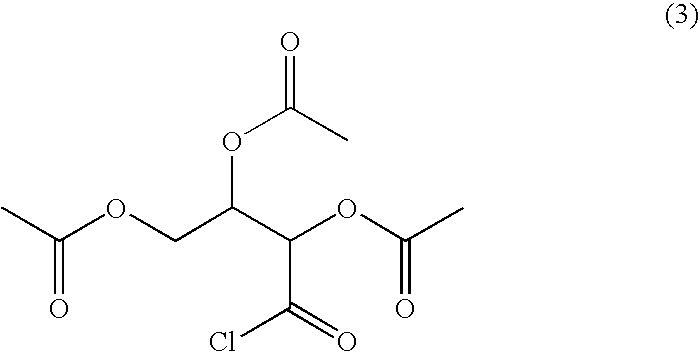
ClC(=O)C(OC(=O)C)C(OC(C)=O)COC(=O)C
